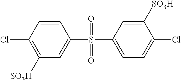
C1([SO3H])=C(Cl)C=CC(S(=O)(=O)C2=CC=C(Cl)C([SO3H])=C2)=C1
